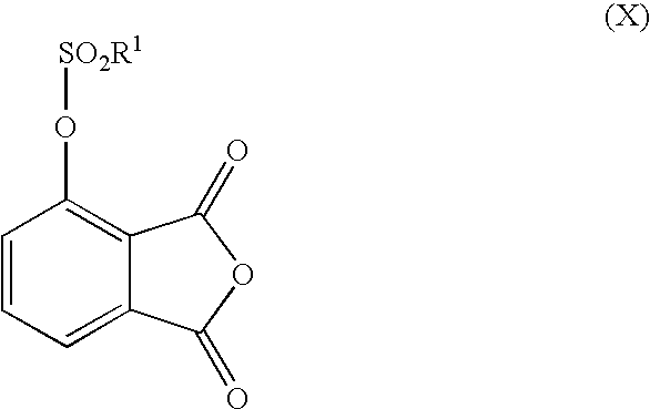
C1=CC=C2C(=C1O[SO2R1])C(=O)OC2=O
